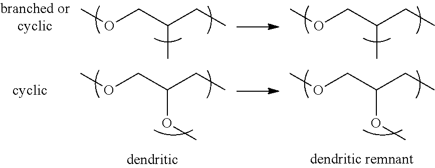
COCC(CC)C.COCC(CC)C.COCC(CC)OC.COCC(CC)OC
